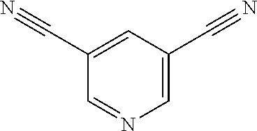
C1(C#N)=CC(C#N)=CN=C1
